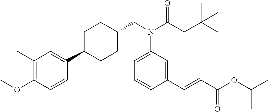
N(C1=CC=CC(C=CC(OC(C)C)=O)=C1)(CC1CCC(C2=CC(C)=C(OC)C=C2)CC1)C(=O)CC(C)(C)C
